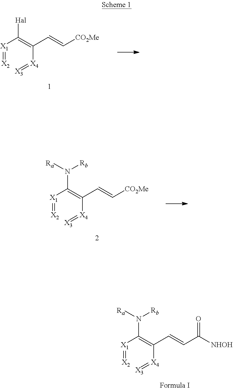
[X1](=[X2])C(=C([X4]=[X3])C=C[CO2Me])[Hal].[X1](=[X2])C(=C([X4]=[X3])C=C[CO2Me])N([Ra])[Rb].[X1](=[X2])C(=C([X4]=[X3])C=CC([NHOH])=O)N([Ra])[Rb]
